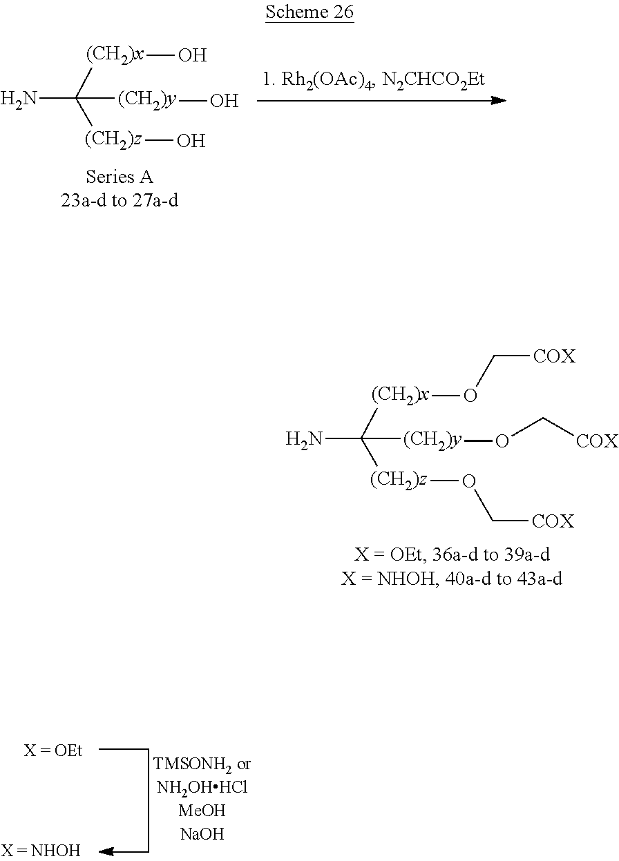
C(N)([(CH2)x]O)([(CH2)z]O)[(CH2)y]O.C(N)([(CH2)x]OC[COX])([(CH2)z]OC[COX])[(CH2)y]OC[COX]
